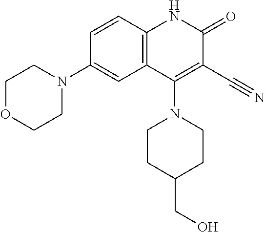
C1=CC2=C(C=C1N1CCOCC1)C(N1CCC(CO)CC1)=C(C#N)C(=O)N2
